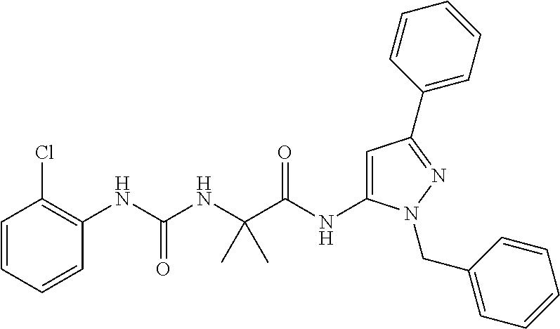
C1=CC=CC(NC(=O)NC(C(=O)NC2=CC(C3=CC=CC=C3)=NN2CC2=CC=CC=C2)(C)C)=C1Cl
